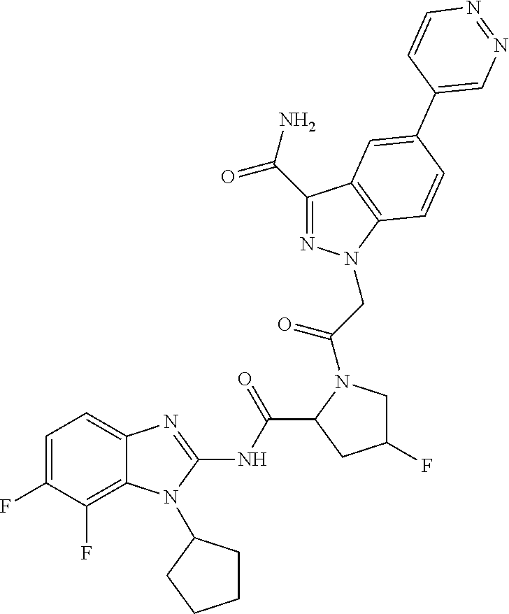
C1(C(=O)N)=NN(CC(=O)N2CC(F)CC2C(=O)NC2=NC3=CC=C(F)C(F)=C3N2C2CCCC2)C2=C1C=C(C1=CN=NC=C1)C=C2
